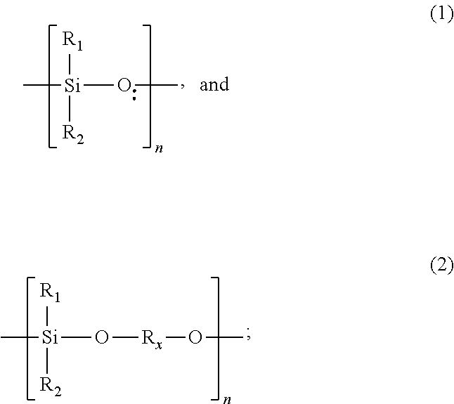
[R1][Si]([R2])(C)OC.[R1][Si]([R2])(C)O[Rx]OC
